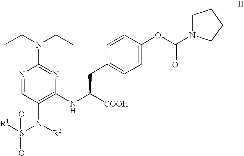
N1=CC(N([R2])S([R1])(=O)=O)=C(NC([COOH])CC2=CC=C(OC(=O)N3CCCC3)C=C2)N=C1N(CC)CC
